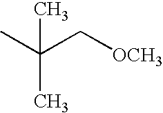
CC(C)(C[OCH3])C
